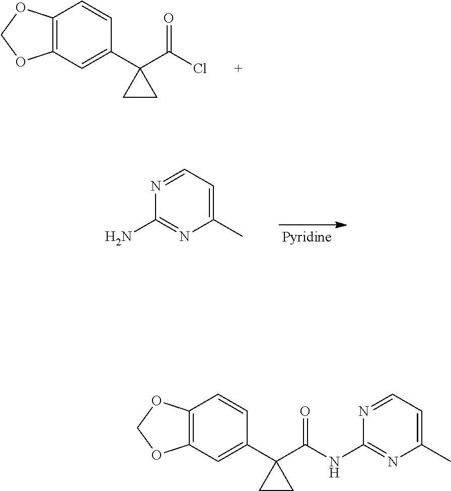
C12=C(C=C(C3(C(Cl)=O)CC3)C=C1)OCO2.N1=CC=C(C)N=C1N.C12=C(C=C(C3(C(NC4=NC(C)=CC=N4)=O)CC3)C=C1)OCO2
